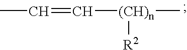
[(CH)n]([R2])(C)C=CC
